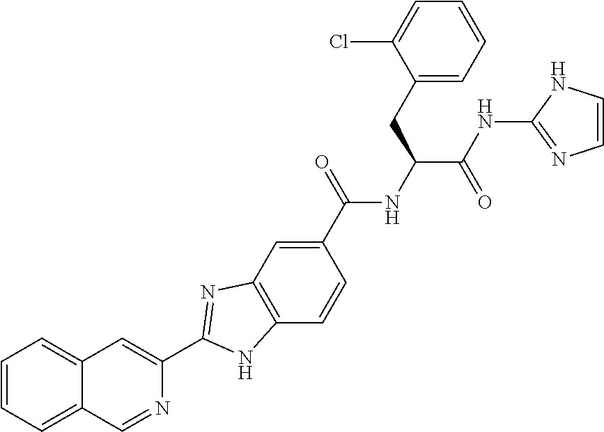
C1(C(NC(C(NC2=NC=CN2)=O)CC2=CC=CC=C2Cl)=O)=CC2=C(C=C1)NC(C1=CC3=CC=CC=C3C=N1)=N2
